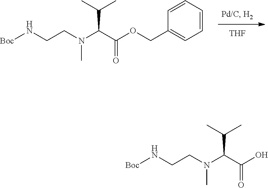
[THF].C1=CC=CC=C1COC(C(N(CCN[Boc])C)C(C)C)=O.OC(C(N(CCN[Boc])C)C(C)C)=O
